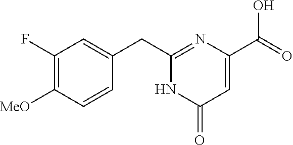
C1(F)=C([MeO])C=CC(CC2=NC(C(=O)O)=CC(=O)N2)=C1
